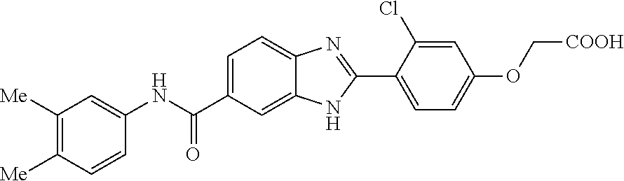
C1(NC(C2=CC=C3C(=C2)NC(C2=CC=C(OC[COOH])C=C2Cl)=N3)=O)=CC([Me])=C([Me])C=C1
